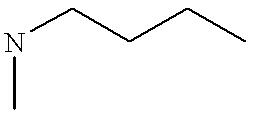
N(CCCC)C
